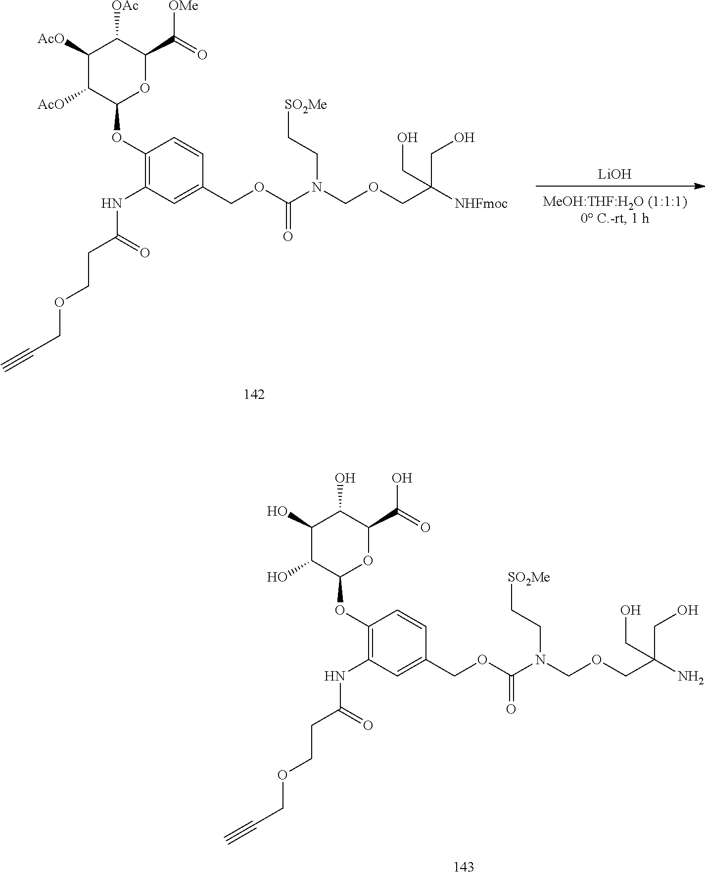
C1(O)C(O)C(OC2=C(NC(CCOCC#C)=O)C=C(COC(N(CC[SO2Me])COCC(CO)(N)CO)=O)C=C2)OC(C(=O)O)C1O.[LiOH].C1([AcO])C([AcO])C(OC2=C(NC(CCOCC#C)=O)C=C(COC(N(CC[SO2Me])COCC(CO)([NHFmoc])CO)=O)C=C2)OC(C(=O)[OMe])C1[OAc]
